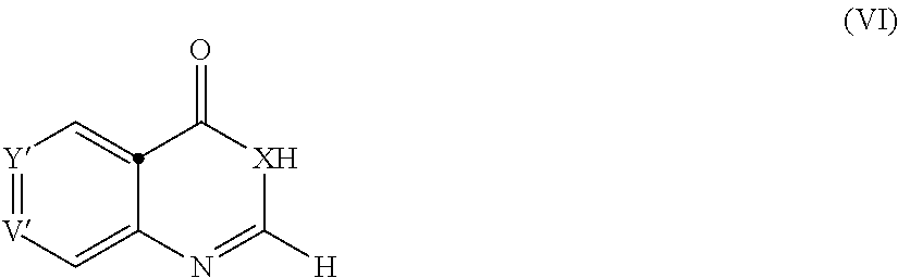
[Y]1=[V]C=C2N=C([H])[XH]C(=O)C2=C1
